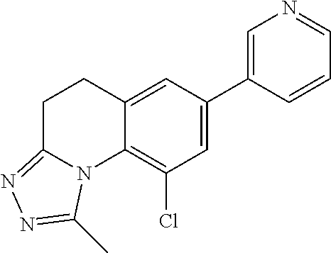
N1=CC=CC(C2=CC(Cl)=C3C(=C2)CCC2=NN=C(C)N32)=C1
